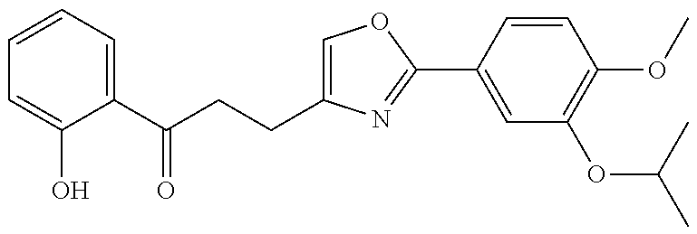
C1=CC=C(C(CCC2=COC(C3=CC(OC(C)C)=C(OC)C=C3)=N2)=O)C(O)=C1
